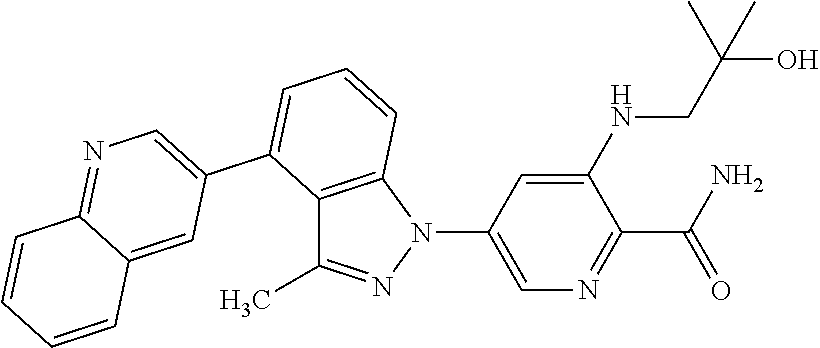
C12=C(N(C3=CN=C(C(N)=O)C(NCC(O)(C)C)=C3)N=C1C)C=CC=C2C1=CN=C2C(=C1)C=CC=C2
